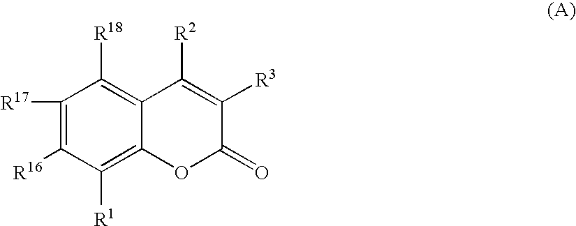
C1([R17])=C([R16])C([R1])=C2C(=C1[R18])C([R2])=C([R3])C(=O)O2
